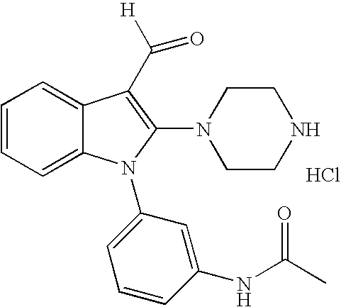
C1=CC=C2C(=C1)C(C([H])=O)=C(N1CCNCC1)N2C1=CC=CC(NC(C)=O)=C1.Cl
